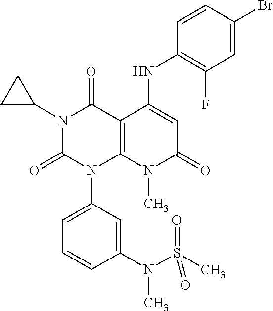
C1(NC2=CC(=O)N(C)C3=C2C(=O)N(C2CC2)C(=O)N3C2=CC=CC(N(S(C)(=O)=O)C)=C2)=C(F)C=C(Br)C=C1
